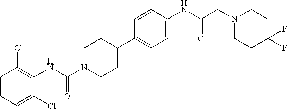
C1=CC=C(Cl)C(NC(N2CCC(C3=CC=C(NC(CN4CCC(F)(F)CC4)=O)C=C3)CC2)=O)=C1Cl
